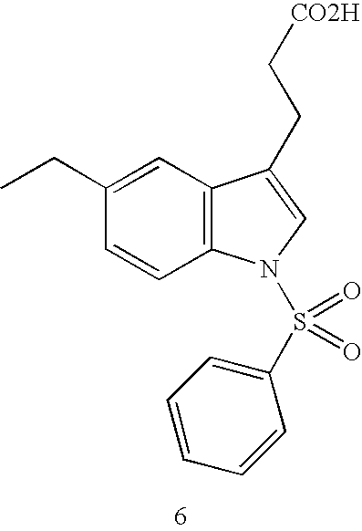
C1(CC)=CC2=C(C=C1)N(S(=O)(=O)C1=CC=CC=C1)C=C2CC[CO2H]
